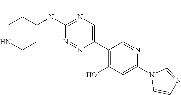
N(C1=NC=C(C2=C(O)C=C(N3C=CN=C3)N=C2)N=N1)(C)C1CCNCC1
